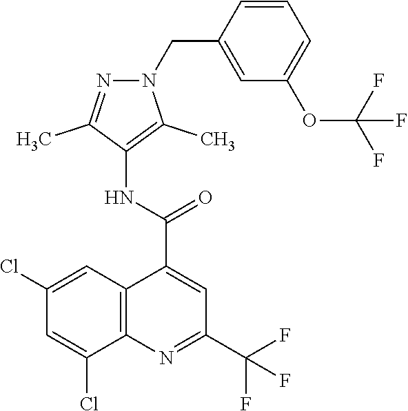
N1=C(C)C(NC(C2=CC(C(F)(F)F)=NC3=C2C=C(Cl)C=C3Cl)=O)=C(C)N1CC1=CC(OC(F)(F)F)=CC=C1
